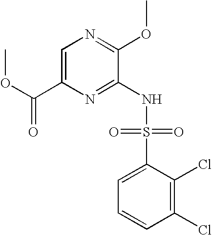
C1=C(C(=O)OC)N=C(NS(C2=CC=CC(Cl)=C2Cl)(=O)=O)C(OC)=N1
